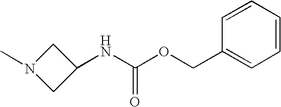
N(C(OCC1=CC=CC=C1)=O)C1CN(C)C1
